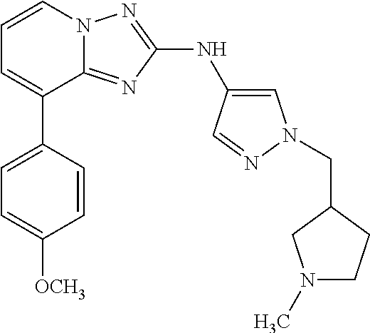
C1=C(C2=CC=CN3C2=NC(NC2=CN(CC4CN(C)CC4)N=C2)=N3)C=CC([OCH3])=C1
